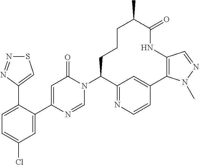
C1=C(C2=CC(=O)N(C3C4=NC=CC(=C4)C4=C(NC(=O)C(C)CCC3)C=NN4C)C=N2)C(C2=CSN=N2)=CC=C1Cl
